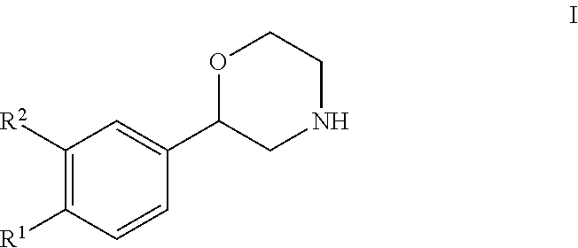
C1([R2])=C([R1])C=CC(C2CNCCO2)=C1
